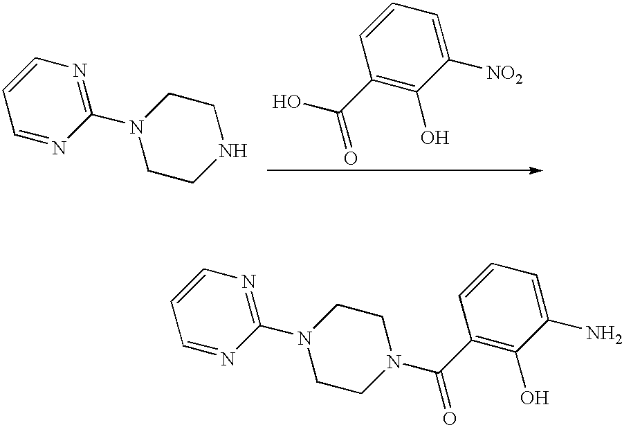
C1=NC(N2CCN(C(=O)C3=C(O)C(N)=CC=C3)CC2)=NC=C1.C1=NC(N2CCNCC2)=NC=C1.C1(C(=O)O)=C(O)C([NO2])=CC=C1
